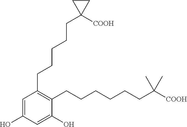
C1(CCCCCC2([COOH])CC2)=C(CCCCCCC(C)(C)[COOH])C(O)=CC(O)=C1
